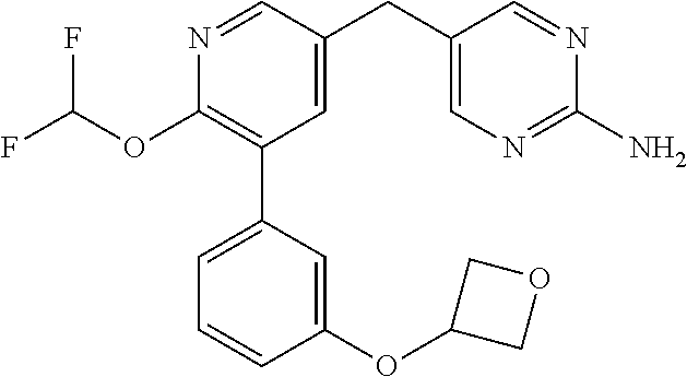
C1(OC(F)F)=C(C2=CC=CC(OC3COC3)=C2)C=C(CC2=CN=C(N)N=C2)C=N1
